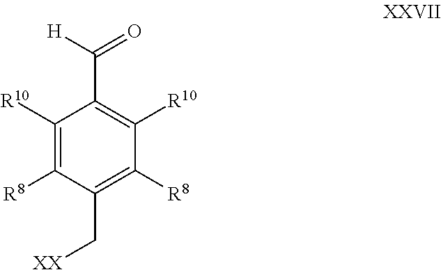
C1([R10])=C([R8])C(C[XX])=C([R8])C([R10])=C1C(=O)[H]
